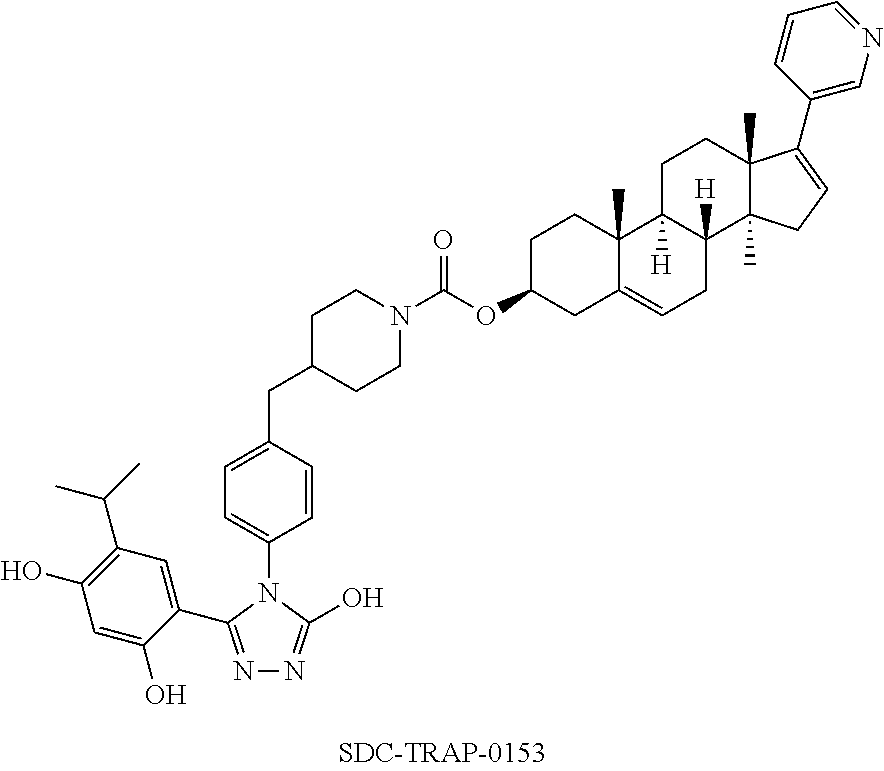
C1(C(C)C)=C(O)C=C(O)C(C2=NN=C(O)N2C2=CC=C(CC3CCN(C(OC4CC5=CCC6([H])C([H])(C5(C)CC4)CCC4(C)C6(C)CC=C4C4=CN=CC=C4)=O)CC3)C=C2)=C1
